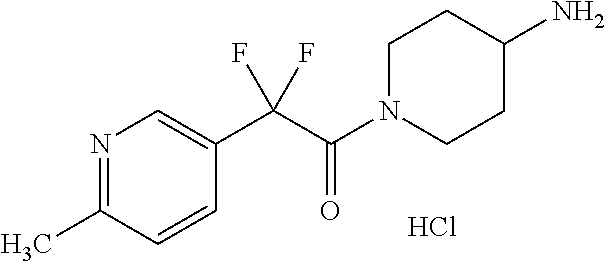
N1=C(C)C=CC(C(C(N2CCC(N)CC2)=O)(F)F)=C1.Cl
